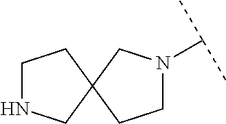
C1N(C(C)C)CC2(C1)CCNC2
